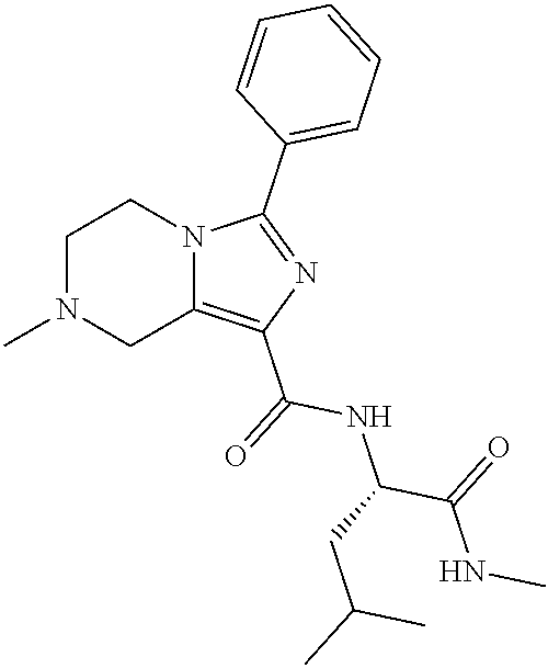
C1N(C)CC2=C(C(=O)NC(C(NC)=O)CC(C)C)N=C(C3=CC=CC=C3)N2C1
